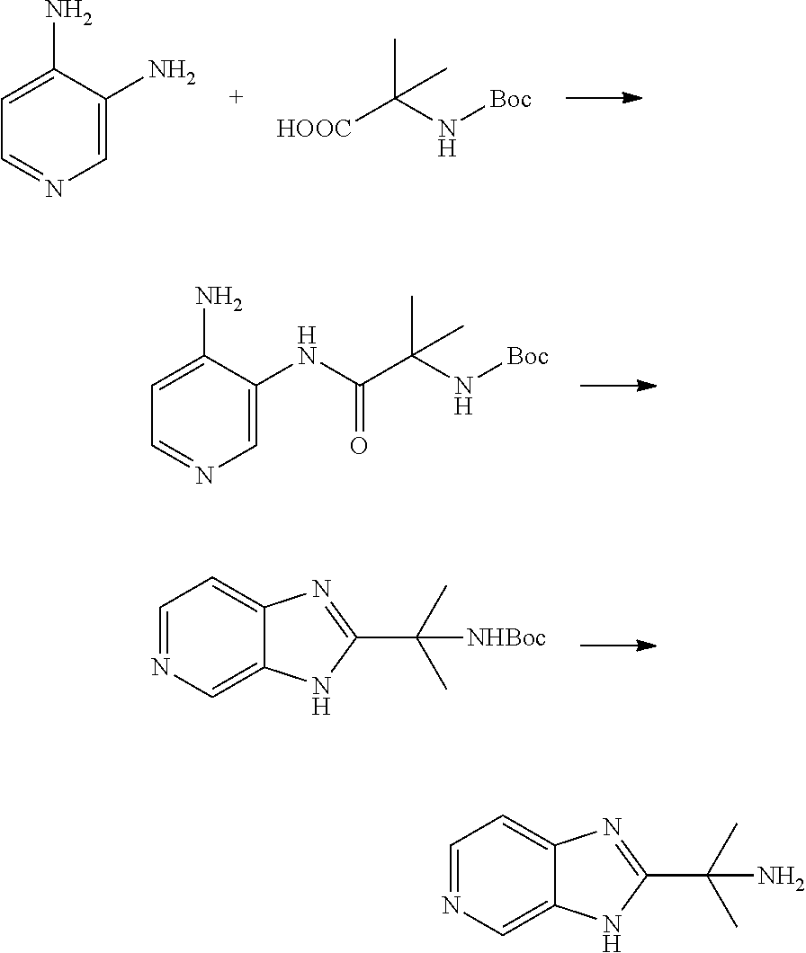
C1=NC=C2C(=C1)N=C(C(C)(C)[NHBoc])N2.[HOOC]C(N[Boc])(C)C.C1=NC=C(N)C(N)=C1.C1=NC=C(NC(C(N[Boc])(C)C)=O)C(N)=C1.C1=NC=C2C(=C1)N=C(C(C)(C)N)N2
